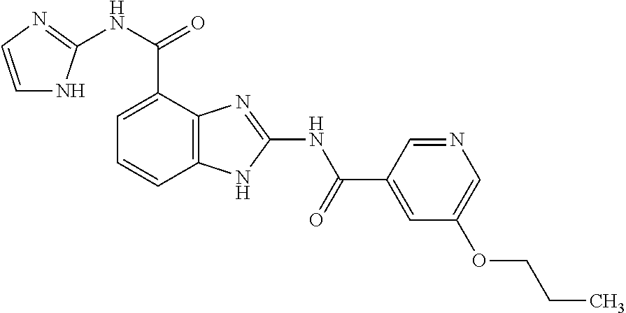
C12=C(C=CC=C1C(NC1=NC=CN1)=O)NC(NC(=O)C1=CC(OCCC)=CN=C1)=N2
